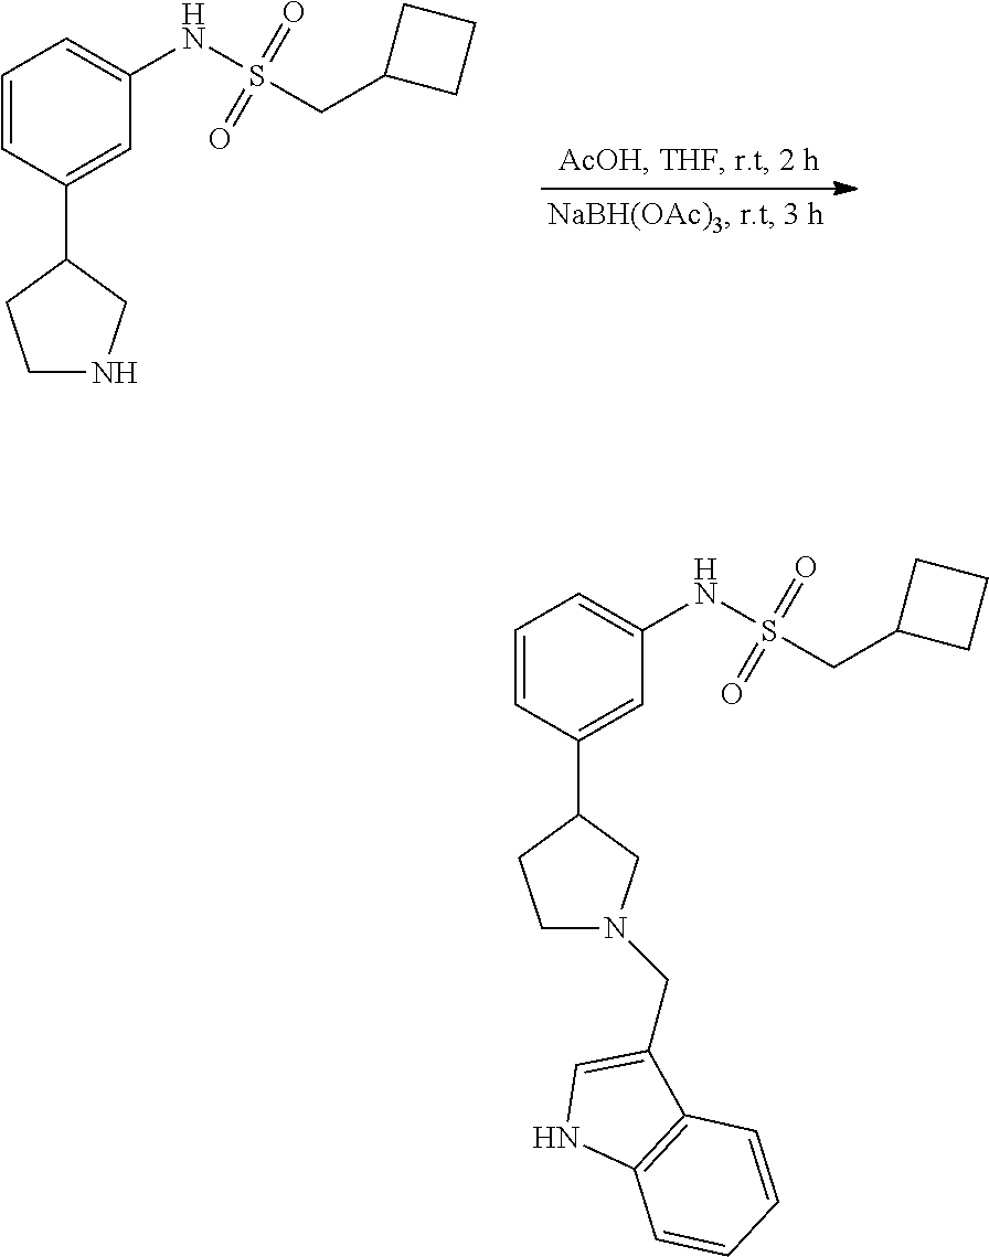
C1=CC(C2CCNC2)=CC(NS(CC2CCC2)(=O)=O)=C1.C1=CC(C2CCN(CC3=CNC4=C3C=CC=C4)C2)=CC(NS(CC2CCC2)(=O)=O)=C1
